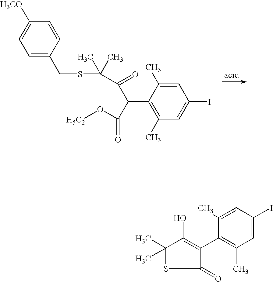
C1=CC(CSC(C)(C)C(C(C2=C(C)C=C(I)C=C2C)C(O[H5C2])=O)=O)=CC=C1[H3CO].C1(C)=CC(I)=CC(C)=C1C1=C(O)C(C)(C)SC1=O
